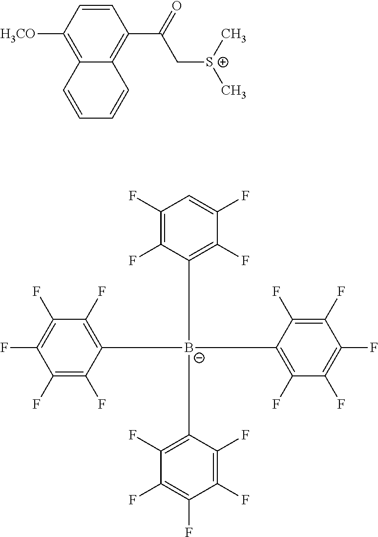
C1(F)=C(F)C([B-](C2=C(F)C(F)=CC(F)=C2F)(C2=C(F)C(F)=C(F)C(F)=C2F)C2=C(F)C(F)=C(F)C(F)=C2F)=C(F)C(F)=C1F.C1=CC([H3CO])=C2C(=C1C(=O)C[S+](C)C)C=CC=C2
